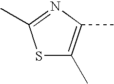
S1C(C)=C(C)N=C1C
